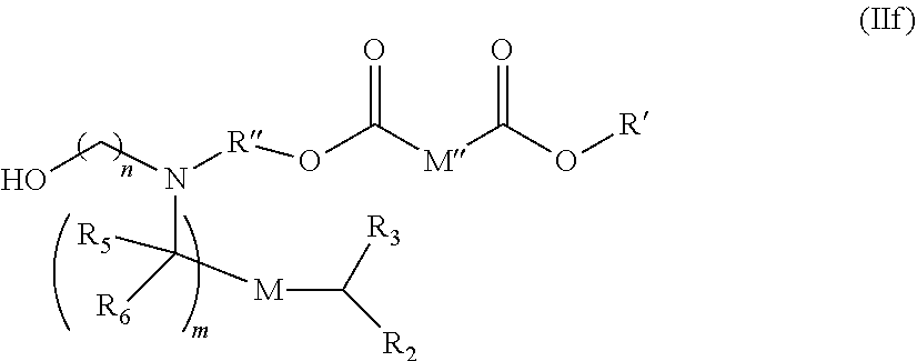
OCN(C([R6])([R5])[M]C([R3])[R2])[R]OC([M]C(O[R])=O)=O
